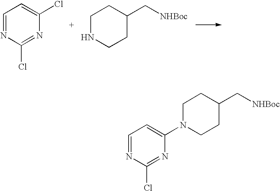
C1=NC(Cl)=NC(Cl)=C1.C1NCCC(C[NHBoc])C1.C1N(C2=CC=NC(Cl)=N2)CCC(C[NHBoc])C1
